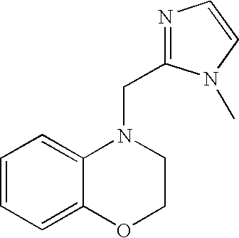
C1=CC=C2C(=C1)N(CC1=NC=CN1C)CCO2
